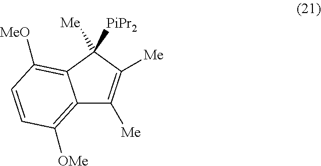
C12=C([OMe])C=CC([MeO])=C1C([Me])([PiPr2])C([Me])=C2[Me]
